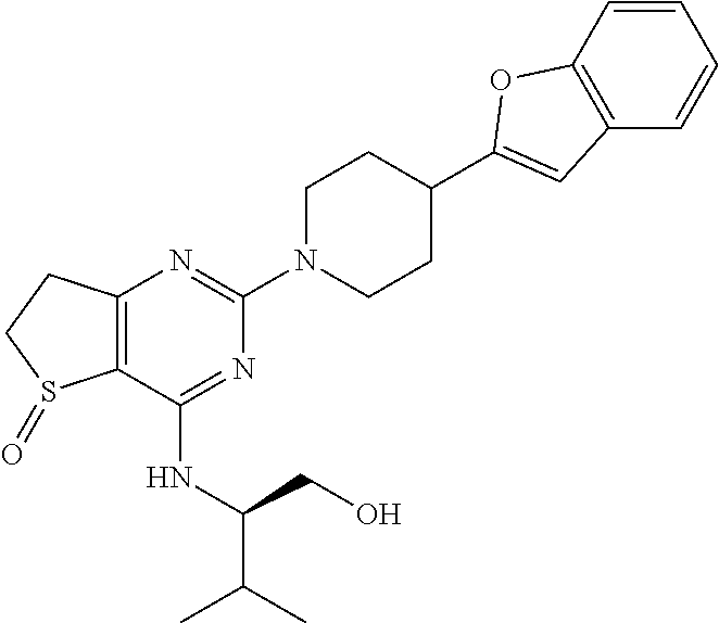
C12=C(N=C(N3CCC(C4=CC5=C(C=CC=C5)O4)CC3)N=C1NC(CO)C(C)C)CCS2=O
